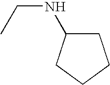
CCNC1CCCC1
